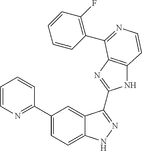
C1(C2=NC=CC=C2)=CC=C2C(=C1)C(C1=NC3=C(N1)C=CN=C3C1=C(F)C=CC=C1)=NN2
